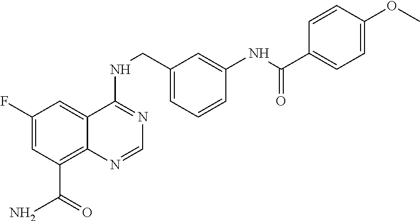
C1(F)=CC(C(N)=O)=C2C(=C1)C(NCC1=CC=CC(NC(C3=CC=C(OC)C=C3)=O)=C1)=NC=N2
